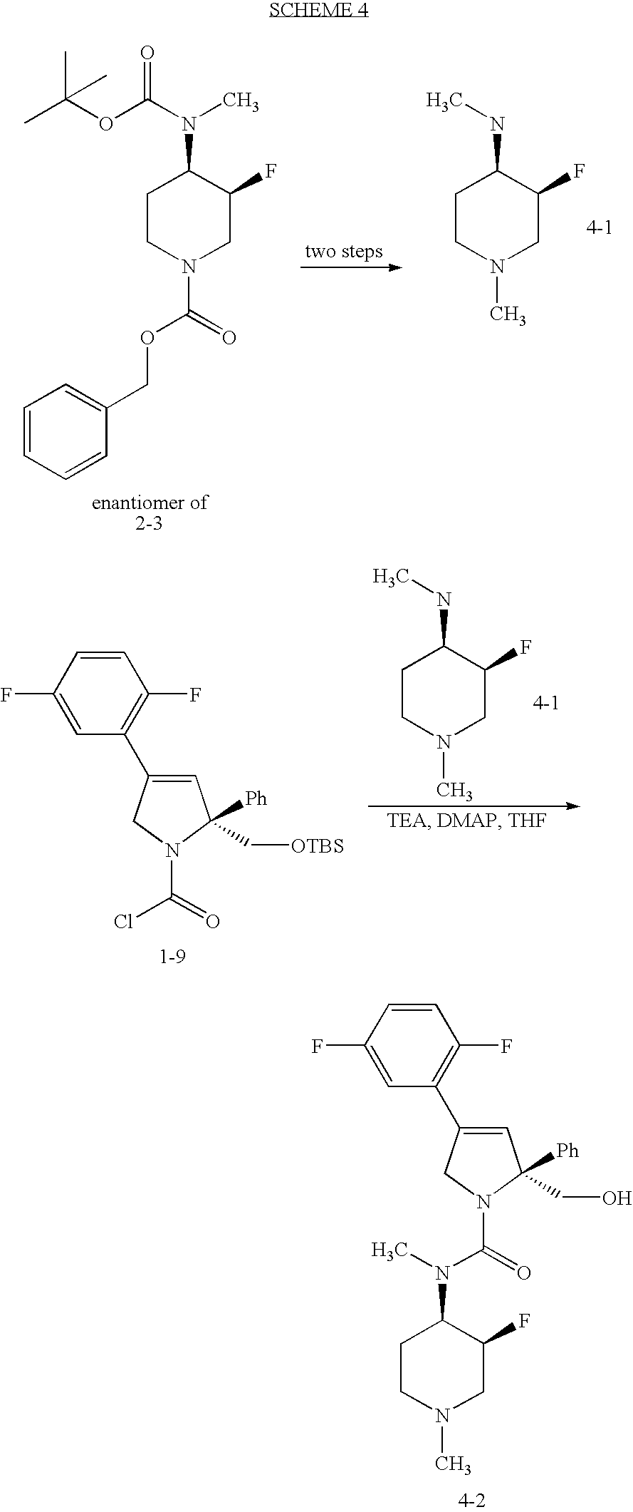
C1=CC=CC(COC(N2CC(F)C(N(C)C(OC(C)(C)C)=O)CC2)=O)=C1.CN1CC(F)C(NC)CC1.C1=CC(F)=CC(C2=CC(C[OTBS])([Ph])N(C(Cl)=O)C2)=C1F.CN1CC(F)C(NC)CC1.C1=CC(F)=CC(C2=CC(CO)([Ph])N(C(N(C3C(F)CN(C)CC3)C)=O)C2)=C1F
